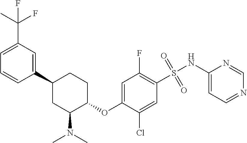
C1=CC(C2CC(N(C)C)C(OC3=CC(F)=C(S(=O)(=O)NC4=CC=NC=N4)C=C3Cl)CC2)=CC(C(C)(F)F)=C1
